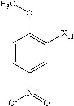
C1=CC([N+]([O-])=O)=CC([X11])=C1OC
